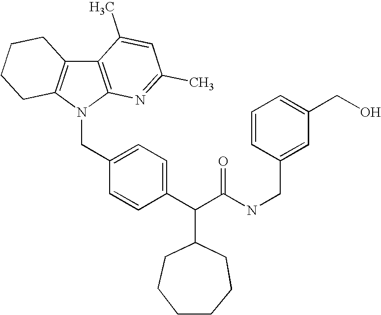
C(C1=CC=C(C(C(NCC2=CC(CO)=CC=C2)=O)C2CCCCCC2)C=C1)N1C2=C(C3=C1CCCC3)C(C)=CC(C)=N2
